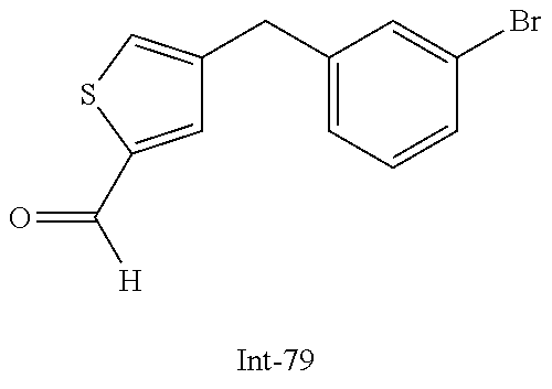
C1=C(C([H])=O)SC=C1CC1=CC=CC(Br)=C1
